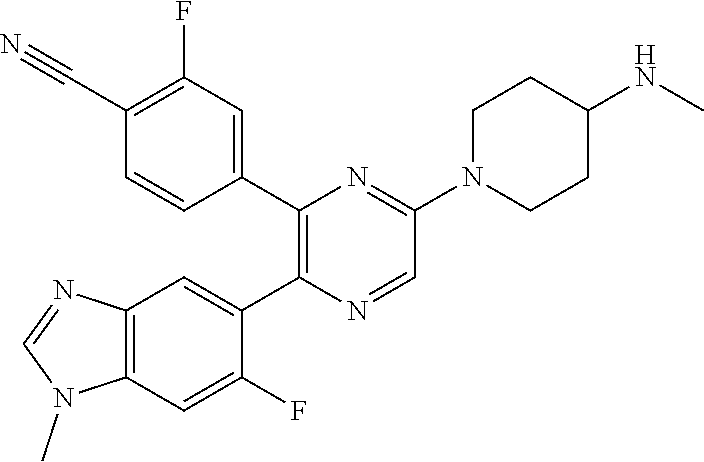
C12=C(C=C(F)C(C3=C(C4=CC(F)=C(C#N)C=C4)N=C(N4CCC(NC)CC4)C=N3)=C1)N(C)C=N2
